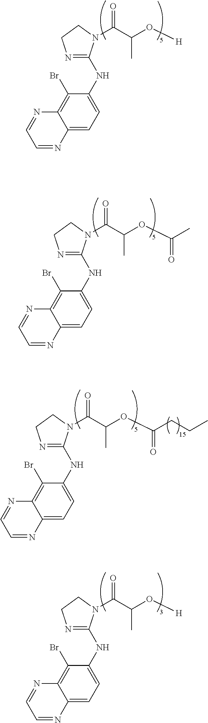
C12=C(Br)C(NC3=NCCN3C(=O)C(C)O[H])=CC=C1N=CC=N2.C12=C(Br)C(NC3=NCCN3C(=O)C(C)OC(C)=O)=CC=C1N=CC=N2.C12=C(Br)C(NC3=NCCN3C(=O)C(C)O[H])=CC=C1N=CC=N2.C12=C(Br)C(NC3=NCCN3C(=O)C(C)OC(CCC)=O)=CC=C1N=CC=N2
